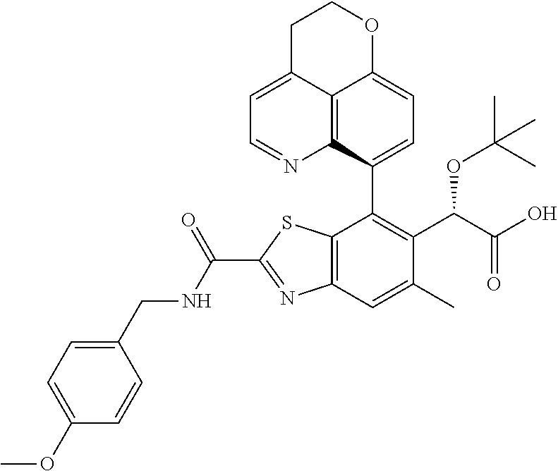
C12=C(C=C(C)C(C(C(O)=O)OC(C)(C)C)=C1C1=CC=C3C4=C1N=CC=C4CCO3)N=C(C(=O)NCC1=CC=C(OC)C=C1)S2
